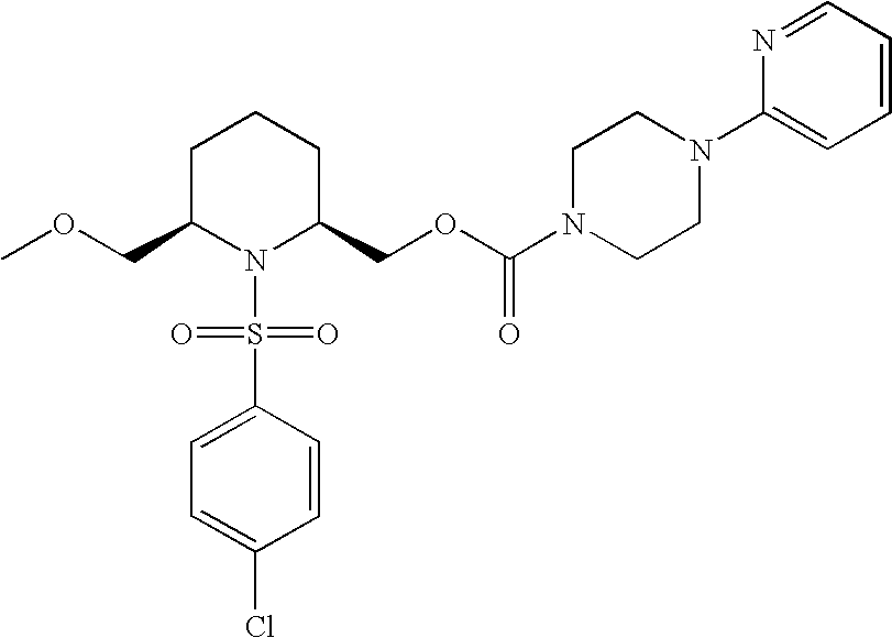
C1C(COC)N(S(C2=CC=C(Cl)C=C2)(=O)=O)C(COC(N2CCN(C3=CC=CC=N3)CC2)=O)CC1
